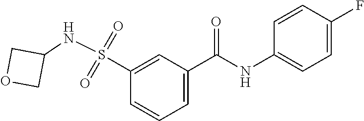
C1=C(C(NC2=CC=C(F)C=C2)=O)C=C(S(=O)(=O)NC2COC2)C=C1
